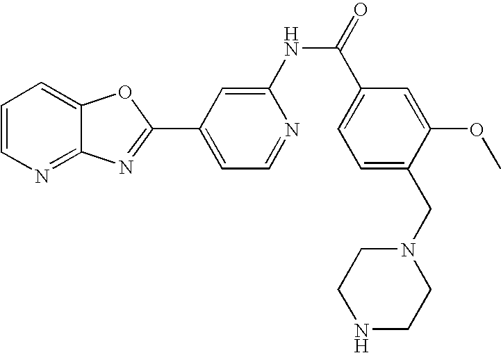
C12=NC=CC=C1OC(C1=CC=NC(NC(=O)C3=CC=C(CN4CCNCC4)C(OC)=C3)=C1)=N2
